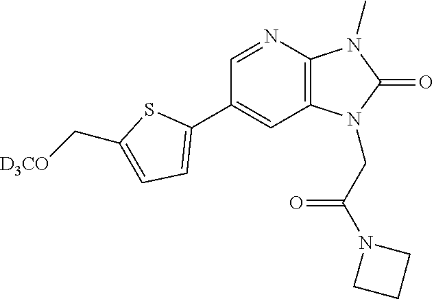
C1(C2=CC=C(C[D3CO])S2)=CC2=C(N=C1)N(C)C(=O)N2CC(N1CCC1)=O
